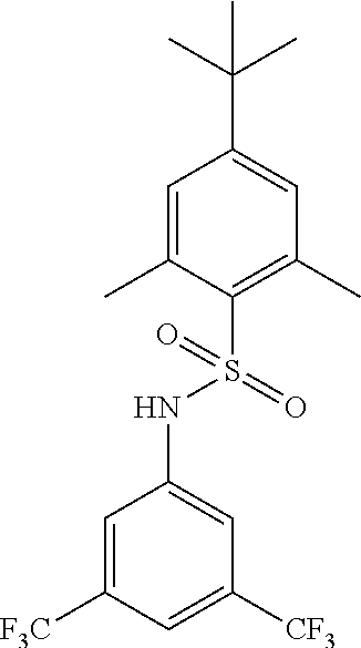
C1=C([F3C])C=C([CF3])C=C1NS(C1=C(C)C=C(C(C)(C)C)C=C1C)(=O)=O
